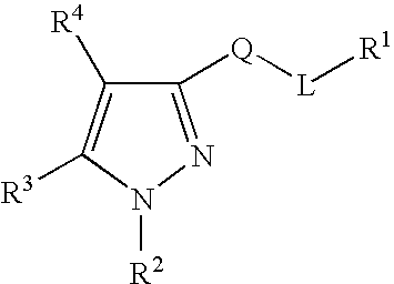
C1([Q][L][R1])=NN([R2])C([R3])=C1[R4]
